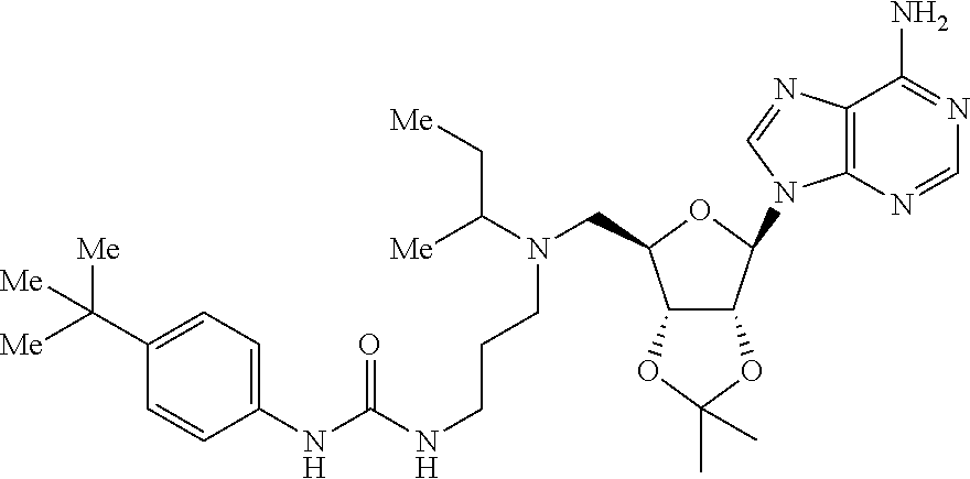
C1(C([Me])([Me])[Me])=CC=C(NC(NCCCN(CC2C3C(C(N4C5=C(C(N)=NC=N5)N=C4)O2)OC(C)(C)O3)C([Me])C[Me])=O)C=C1
